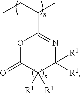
O1C(=O)C([R1])([R1])C([R1])([R1])N=C1C(CC)C
